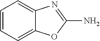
C1=CC=C2C(=C1)N=C(N)O2
